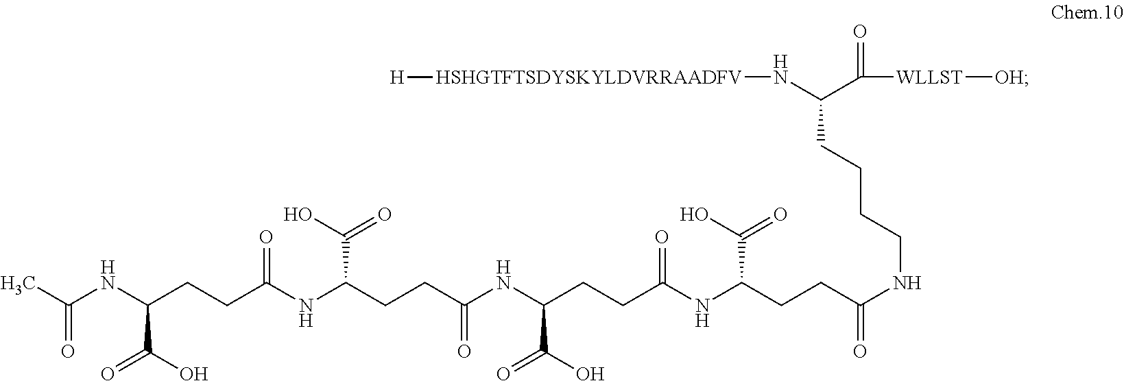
C(NC(CCC(NC(CCC(NC(CCC(NC(CCC(NCCCCC(C([WLLST][OH])=O)N[HSHGTFTSDYSKYLDVRRAADFV][H])=O)C(O)=O)=O)C(=O)O)=O)C(O)=O)=O)C(=O)O)(C)=O
